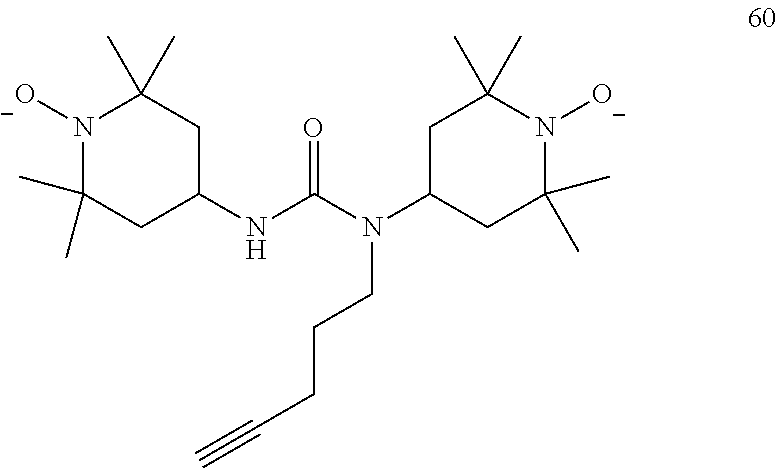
CC1(C)N([O-])C(C)(C)CC(NC(N(C2CC(C)(C)N([O-])C(C)(C)C2)CCCC#C)=O)C1
